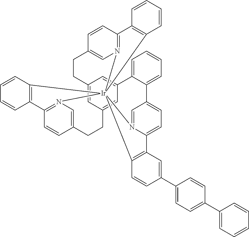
C12=CC3=CC(=C1)C1=CC=CC=C1C1=CC=C4N(=C1)[Ir]15(N6=C(C=CC(=C6)CC3)C3=C1C=CC=C3)(N1=C(C=CC(=C1)CC2)C1=C5C=CC=C1)C1=C4C=C(C2=CC=C(C3=CC=CC=C3)C=C2)C=C1
